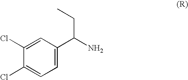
C1(Cl)=CC(C(N)CC)=CC=C1Cl
